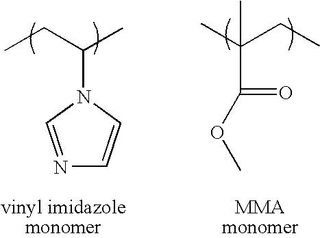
C(C(C)(CC)C)(OC)=O.N1=CN(C(CC)C)C=C1
